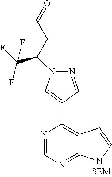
C(C(F)(F)F)(N1N=CC(C2=C3C(=NC=N2)NC=C3)=C1)CC=O
